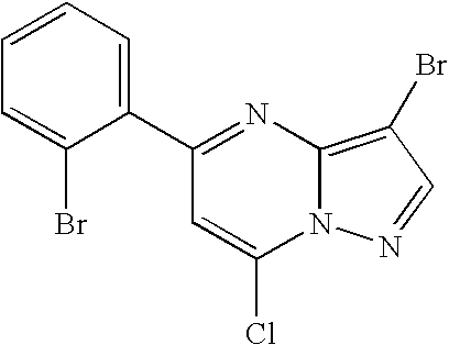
C1(C2=NC3=C(Br)C=NN3C(Cl)=C2)=CC=CC=C1Br
